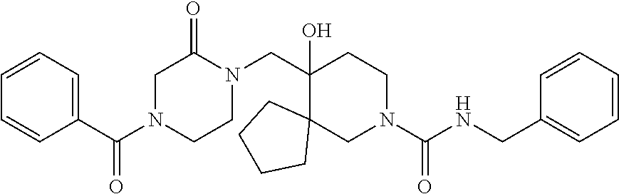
N1(C(C2=CC=CC=C2)=O)CC(=O)N(CC2(O)C3(CN(C(NCC4=CC=CC=C4)=O)CC2)CCCC3)CC1
